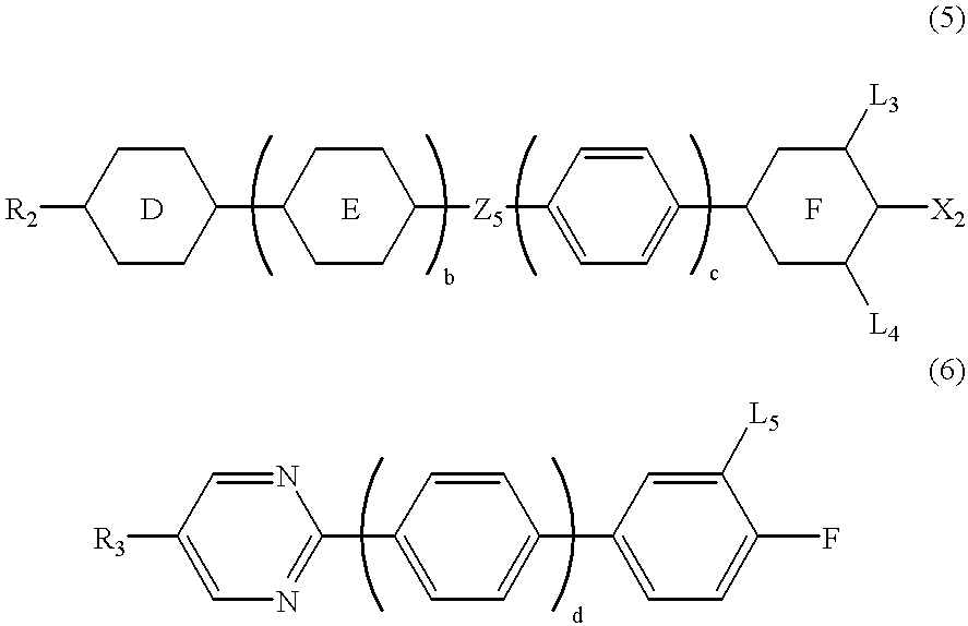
[R2]C1CCC(C2CCC([Z5]C3=CC=C(C4CC([L4])C([X2])C([L3])C4)C=C3)CC2)CC1.[D].[E].F.[R3]C1=CN=C(C2=CC=C(C3=CC=C(F)C([L5])=C3)C=C2)N=C1
